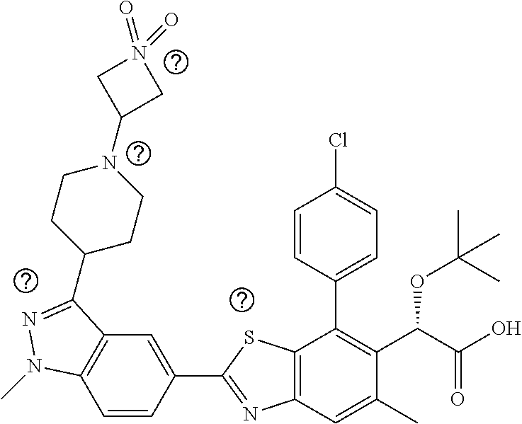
C1=CC(C2=NC3=C(S2)C(C2=CC=C(Cl)C=C2)=C(C(C(O)=O)OC(C)(C)C)C(C)=C3)=CC2=C1N(C)N=C2C1CCN(C2CN(=O)(=O)C2)CC1
